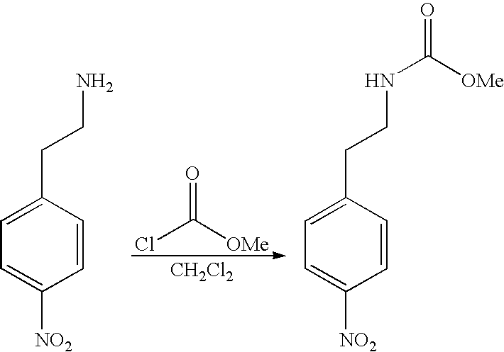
C1=C(CCN)C=CC([NO2])=C1.ClC([OMe])=O.[CH2Cl2].C1=C(CCNC([OMe])=O)C=CC([NO2])=C1
